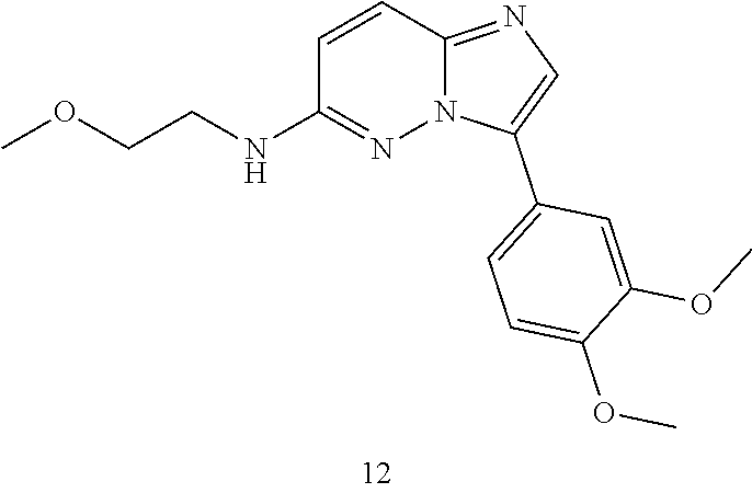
COCCNC1=NN2C(=NC=C2C2=CC=C(OC)C(OC)=C2)C=C1
